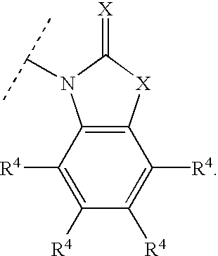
C1([R4])=C([R4])C2=C(C([R4])=C1[R4])[X]C(=[X])N2C(C)C
